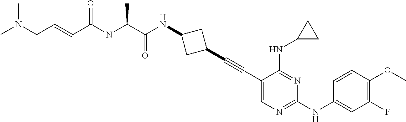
C1(C#CC2=CN=C(NC3=CC(F)=C(OC)C=C3)N=C2NC2CC2)CC(NC(C(N(C(C=CCN(C)C)=O)C)C)=O)C1
